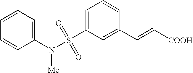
C1=C(S(N(C2=CC=CC=C2)[Me])(=O)=O)C=C(C=C[COOH])C=C1
